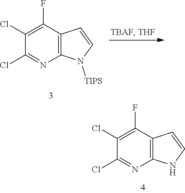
C12=C(C(F)=C(Cl)C(Cl)=N1)C=CN2[TIPS].C12=C(C(F)=C(Cl)C(Cl)=N1)C=CN2
